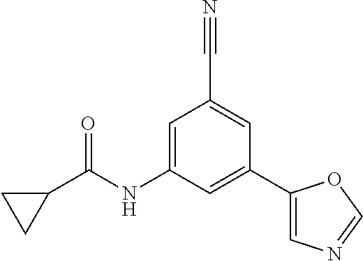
C1=C(NC(C2CC2)=O)C=C(C2=CN=CO2)C=C1C#N
